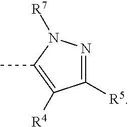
C1([R5])=NN([R7])C(C)=C1[R4]
